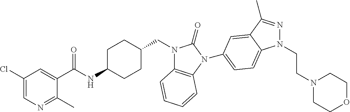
C1(Cl)=CN=C(C)C(C(NC2CCC(CN3C4=C(N(C5=CC=C6N(CCN7CCOCC7)N=C(C)C6=C5)C3=O)C=CC=C4)CC2)=O)=C1
